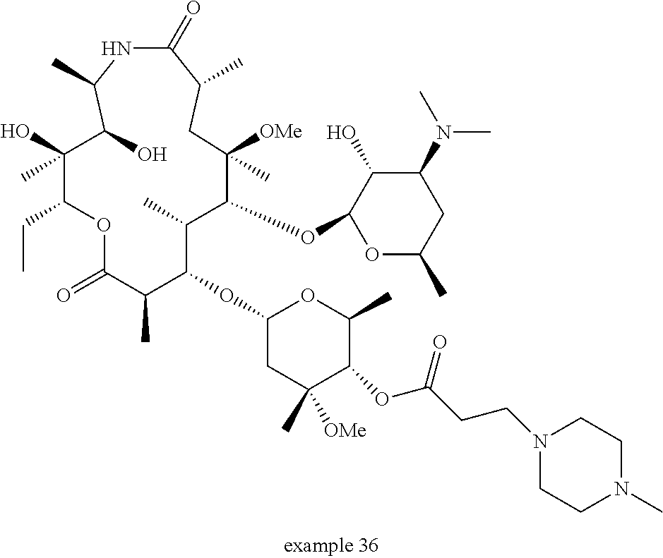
C1(OC2C(C)C(OC3OC(C)CC(N(C)C)C3O)C([OMe])(C)CC(C)C(=O)NC(C)C(O)C(C)(O)C(CC)OC(=O)C2C)CC(C)([OMe])C(OC(CCN2CCN(C)CC2)=O)C(C)O1
